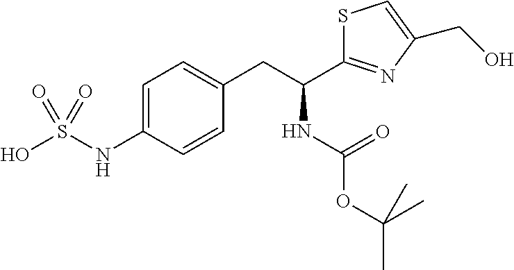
C1=C(NS(O)(=O)=O)C=CC(CC(C2=NC(CO)=CS2)NC(=O)OC(C)(C)C)=C1
